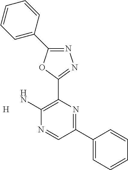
N1=C(C2=CC=CC=C2)OC(C2=C(N)N=CC(C3=CC=CC=C3)=N2)=N1.[H]
